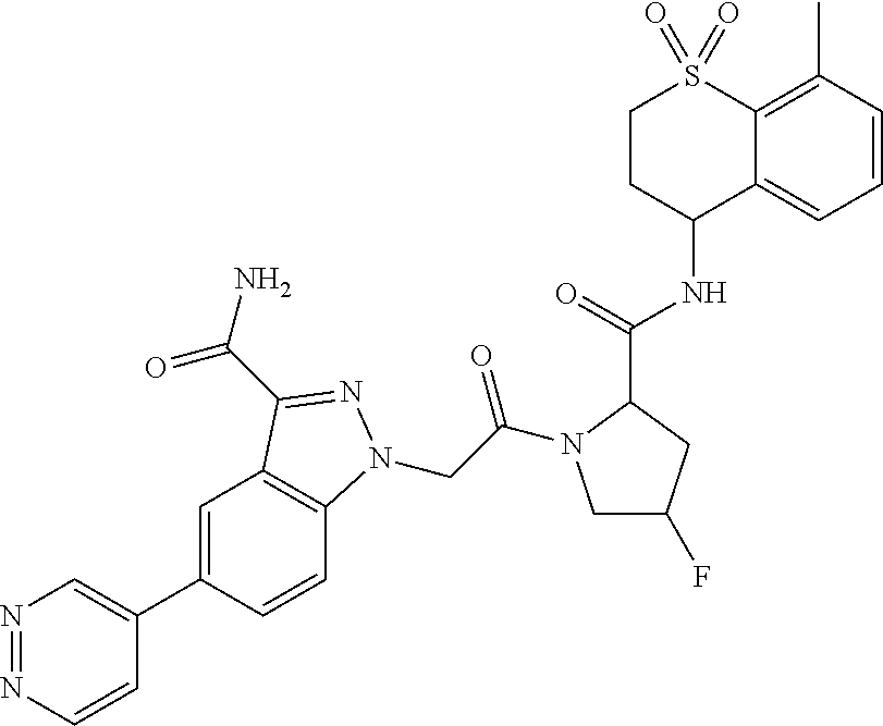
N1=NC=CC(C2=CC3=C(C=C2)N(CC(=O)N2CC(F)CC2C(NC2C4=CC=CC(C)=C4S(=O)(=O)CC2)=O)N=C3C(=O)N)=C1
